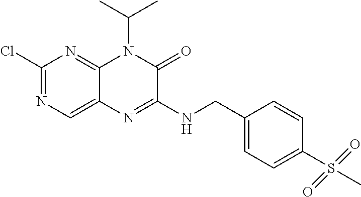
C1(Cl)=NC=C2C(=N1)N(C(C)C)C(=O)C(NCC1=CC=C(S(=O)(=O)C)C=C1)=N2
